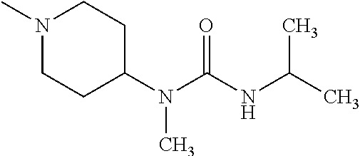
N1(C)CCC(N(C(NC(C)C)=O)C)CC1
